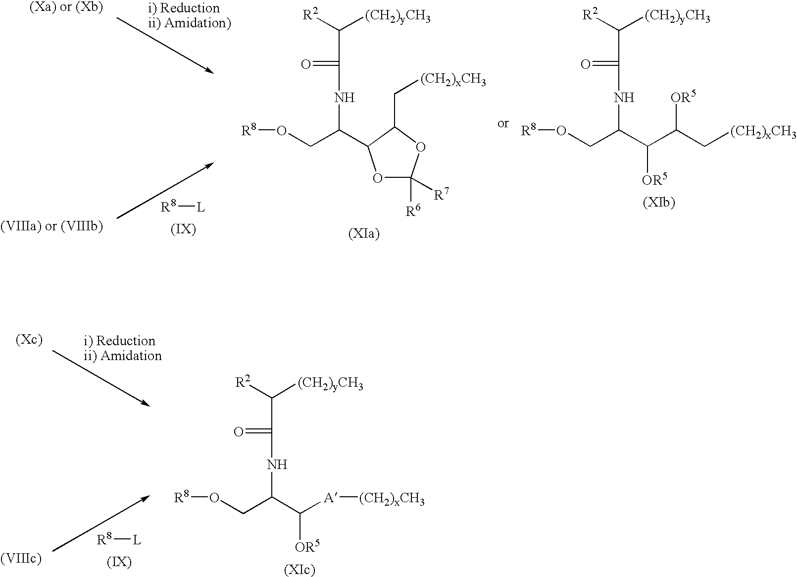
O1C([R6])([R7])OC(C[(CH2)xCH3])C1C(CO[R8])NC(=O)C([R2])[(CH2)yCH3].[R8][L].C(C(CO[R8])NC(C([R2])[(CH2)yCH3])=O)(C(C[(CH2)xCH3])[OR5])[OR5].C(C(CO[R8])NC(=O)C([R2])[(CH2)yCH3])([A][(CH2)xCH3])[OR5].[R8][L]
